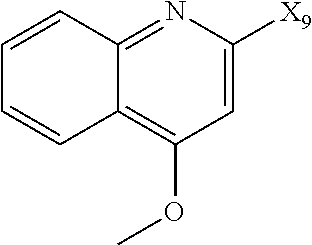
C12=NC([X9])=CC(OC)=C1C=CC=C2
